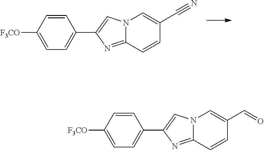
C1=C([F3CO])C=CC(C2=CN3C(=N2)C=CC(C#N)=C3)=C1.C1=C([F3CO])C=CC(C2=CN3C(=N2)C=CC(C=O)=C3)=C1
